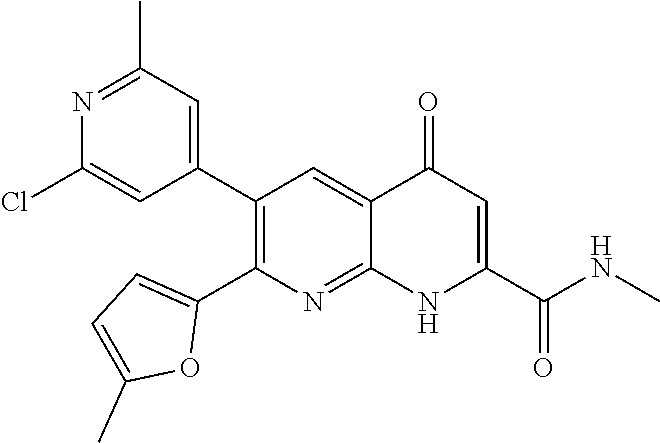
N1=C(C)C=C(C2=C(C3=CC=C(C)O3)N=C3C(=C2)C(=O)C=C(C(NC)=O)N3)C=C1Cl
